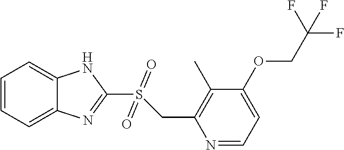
C12=CC=CC=C1N=C(S(CC1=C(C)C(OCC(F)(F)F)=CC=N1)(=O)=O)N2
